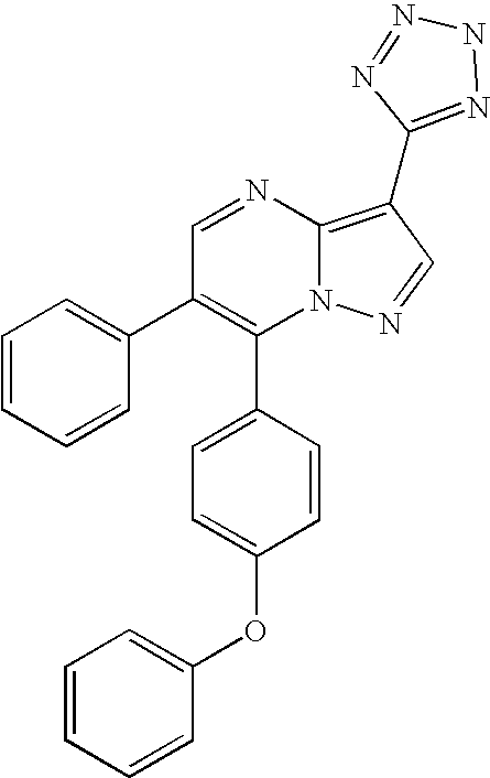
C1(C2=CC=C(OC3=CC=CC=C3)C=C2)=C(C2=CC=CC=C2)C=NC2=C(C3=NNN=N3)C=NN12
